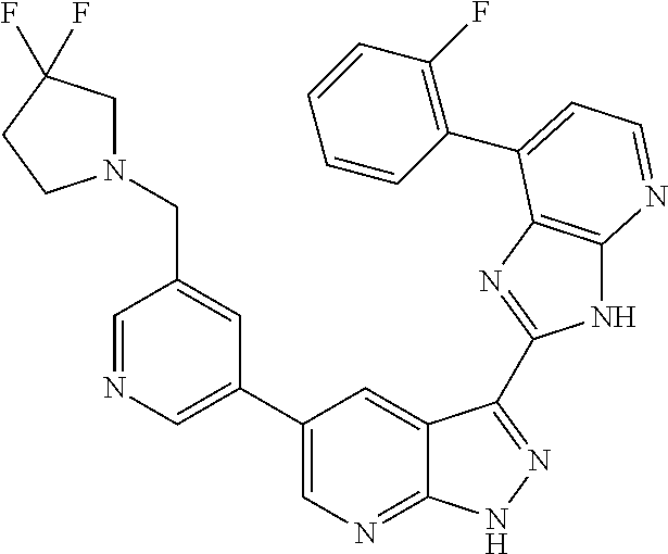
C1=NC=C(C2=CN=C3C(=C2)C(C2=NC4=C(N2)N=CC=C4C2=C(F)C=CC=C2)=NN3)C=C1CN1CC(F)(F)CC1
